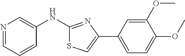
N1=CC=CC(NC2=NC(C3=CC=C(OC)C(OC)=C3)=CS2)=C1
